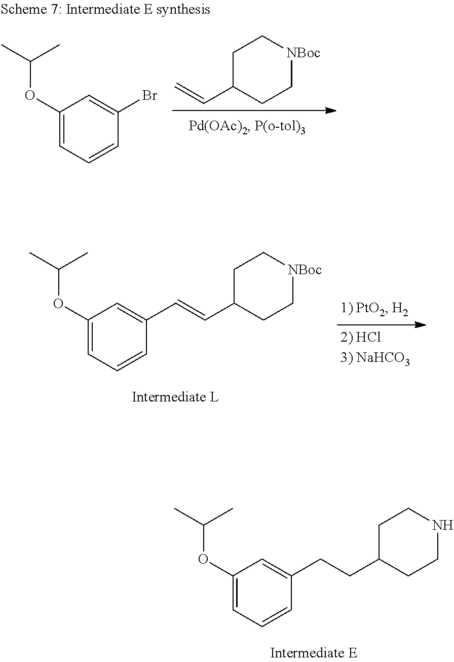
C1(OC(C)C)=CC=CC(C=CC2CC[NBoc]CC2)=C1.C1(OC(C)C)=CC=CC(CCC2CCNCC2)=C1.C1C(C=C)CC[NBoc]C1.C1(OC(C)C)=CC=CC(Br)=C1
